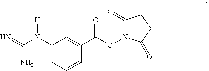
C1(N(C(=N)N)[H])=CC=CC(C(ON2C(=O)CCC2=O)=O)=C1
